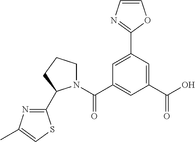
C1=C(C2=NC=CO2)C=C(C(=O)O)C=C1C(=O)N1CCCC1C1=NC(C)=CS1
